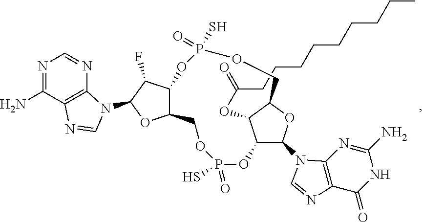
C12C(N3C4=C(C(=O)NC(N)=N4)N=C3)OC(C1OC(CCCCCCCCC)=O)COP(=O)(S)OC1C(COP(S)(=O)O2)OC(N2C3=C(C(N)=NC=N3)N=C2)C1F
